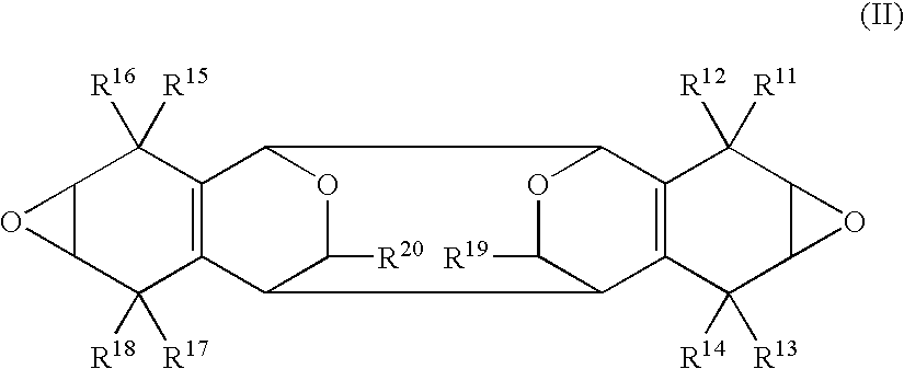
C12C(C([R18])([R17])C3=C(C1([R15])[R16])C1OC([R20])C3CC3C4=C(C([R11])([R12])C5C(C4([R14])[R13])O5)C(C1)OC3[R19])O2
